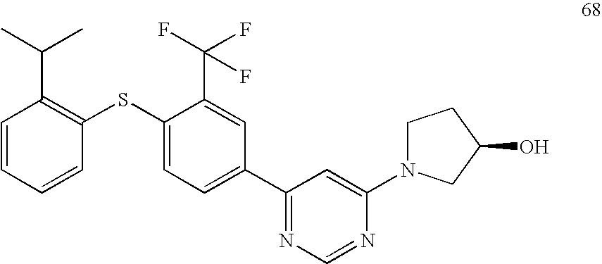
C1=CC=CC(SC2=CC=C(C3=NC=NC(N4CCC(O)C4)=C3)C=C2C(F)(F)F)=C1C(C)C
